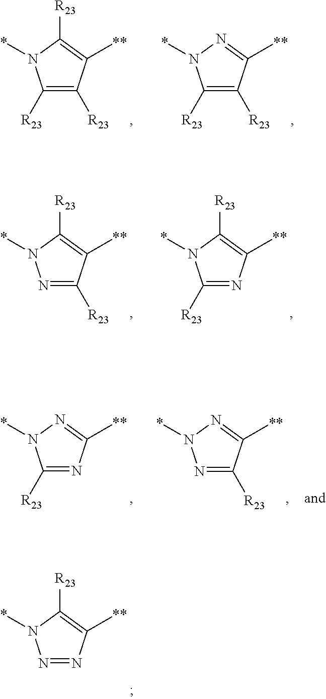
N1=NC([**])=C([R23])N1*.C1([R23])=C([R23])C([**])=C([R23])N1*.C1([R23])=C([R23])C([**])=NN1*.N1=C([R23])C([**])=C([R23])N1*.C1([R23])=NC([**])=C([R23])N1*.C1([R23])=NC([**])=NN1*.N1=C([R23])C([**])=NN1*
